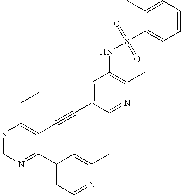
N1=CN=C(C2=CC=NC(C)=C2)C(C#CC2=CC(NS(=O)(=O)C3=CC=CC=C3C)=C(C)N=C2)=C1CC
